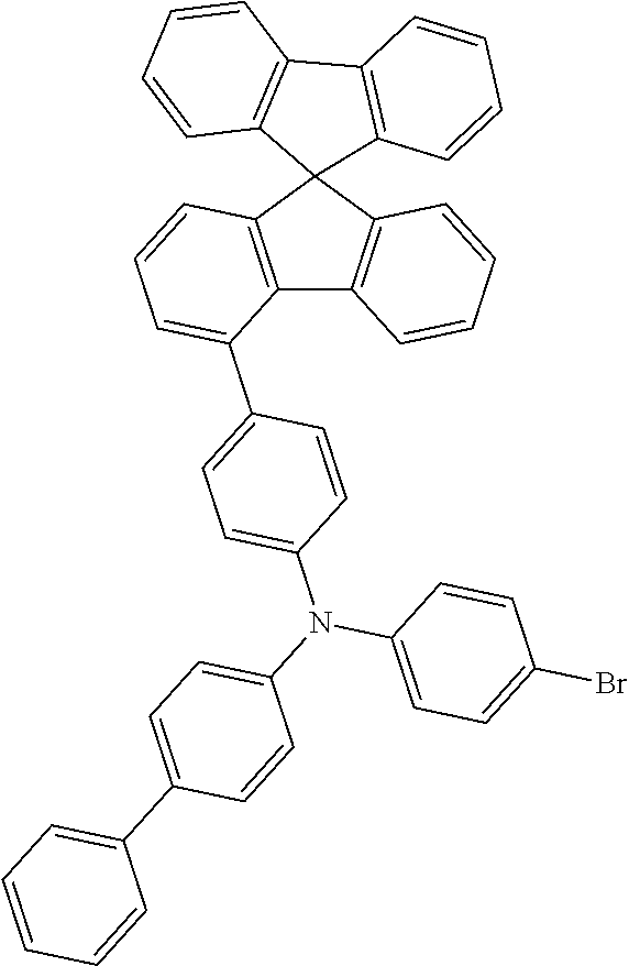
C12=C(C=CC=C1C1=CC=C(N(C3=CC=C(C4=CC=CC=C4)C=C3)C3=CC=C(Br)C=C3)C=C1)C1(C3=C2C=CC=C3)C2=C(C3=C1C=CC=C3)C=CC=C2
